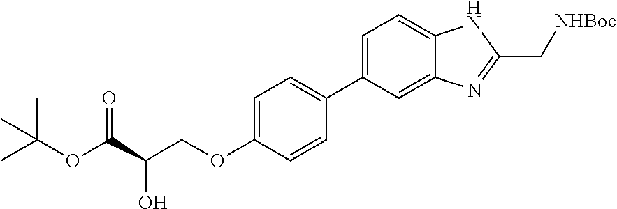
C1=C(OCC(C(OC(C)(C)C)=O)O)C=CC(C2=CC=C3C(=C2)N=C(C[NHBoc])N3)=C1
